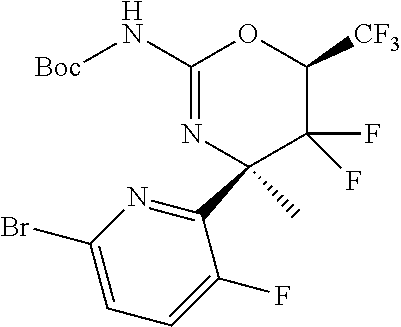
C1(N[Boc])=NC(C2=NC(Br)=CC=C2F)(C)C(F)(F)C([CF3])O1
